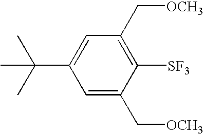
C1=C(C[OCH3])C([SF3])=C(C[OCH3])C=C1C(C)(C)C
